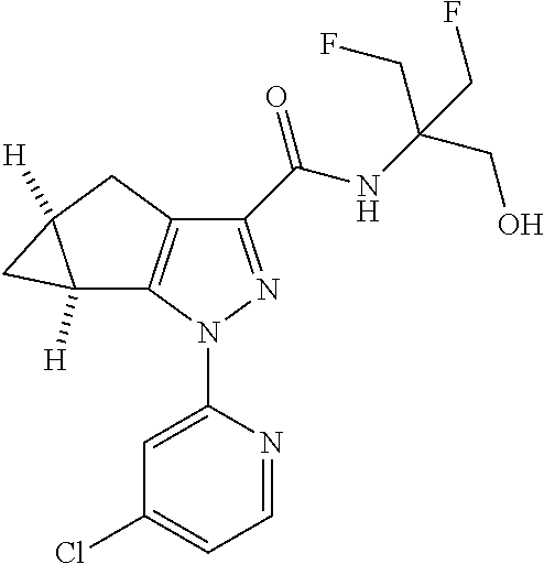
C1=C(N2N=C(C(NC(CO)(CF)CF)=O)C3=C2C2([H])C([H])(C2)C3)N=CC=C1Cl
